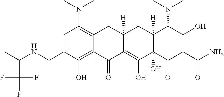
C1=C(CNC(C)C(F)(F)F)C(O)=C2C(=C1N(C)C)CC1([H])C(=C(O)C3(O)C([H])(C1)C(N(C)C)C(O)=C(C(N)=O)C3=O)C2=O
